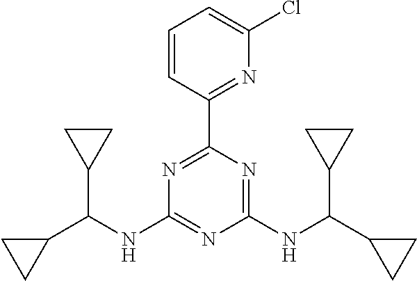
N1=C(C2=NC(Cl)=CC=C2)N=C(NC(C2CC2)C2CC2)N=C1NC(C1CC1)C1CC1
